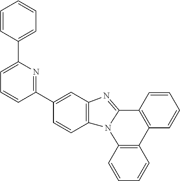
C1=CC2=C(C=C1)N1C(=NC3=C1C=CC(C1=NC(C4=CC=CC=C4)=CC=C1)=C3)C1=C2C=CC=C1
